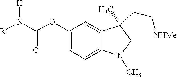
C1(OC(N([R])[H])=O)=CC=C2C(=C1)C(C)(CC[NHMe])CN2C
